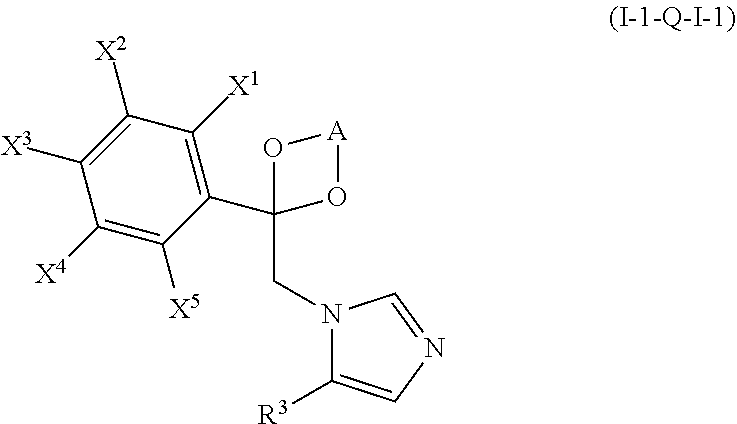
N1(CC2(C3=C([X1])C([X2])=C([X3])C([X4])=C3[X5])O[A]O2)C([R3])=CN=C1
